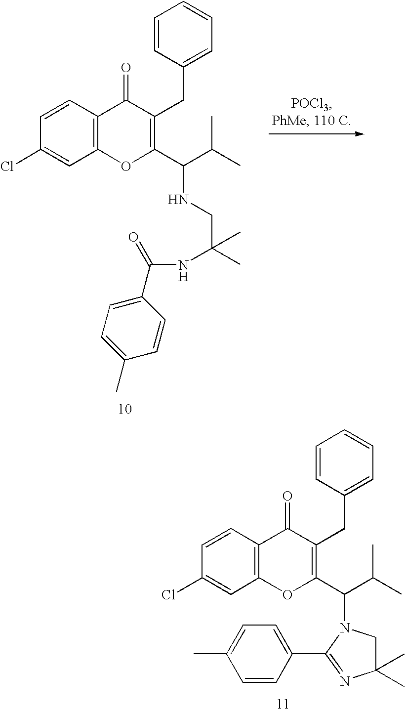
C12=C(C=CC(Cl)=C1)C(=O)C(CC1=CC=CC=C1)=C(C(C(C)C)NCC(C)(NC(C1=CC=C(C)C=C1)=O)C)O2.C12=C(C=CC(Cl)=C1)C(=O)C(CC1=CC=CC=C1)=C(C(C(C)C)N1CC(C)(C)N=C1C1=CC=C(C)C=C1)O2
